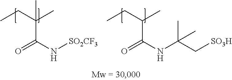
C(C(NC(C[SO3H])(C)C)=O)(CC)C.C(C(N[SO2CF3])=O)(CC)(C)C
